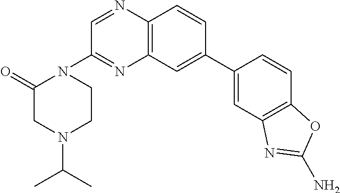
C1(C2=CC3=C(C=C2)N=CC(N2C(=O)CN(C(C)C)CC2)=N3)=CC2=C(C=C1)OC(N)=N2
